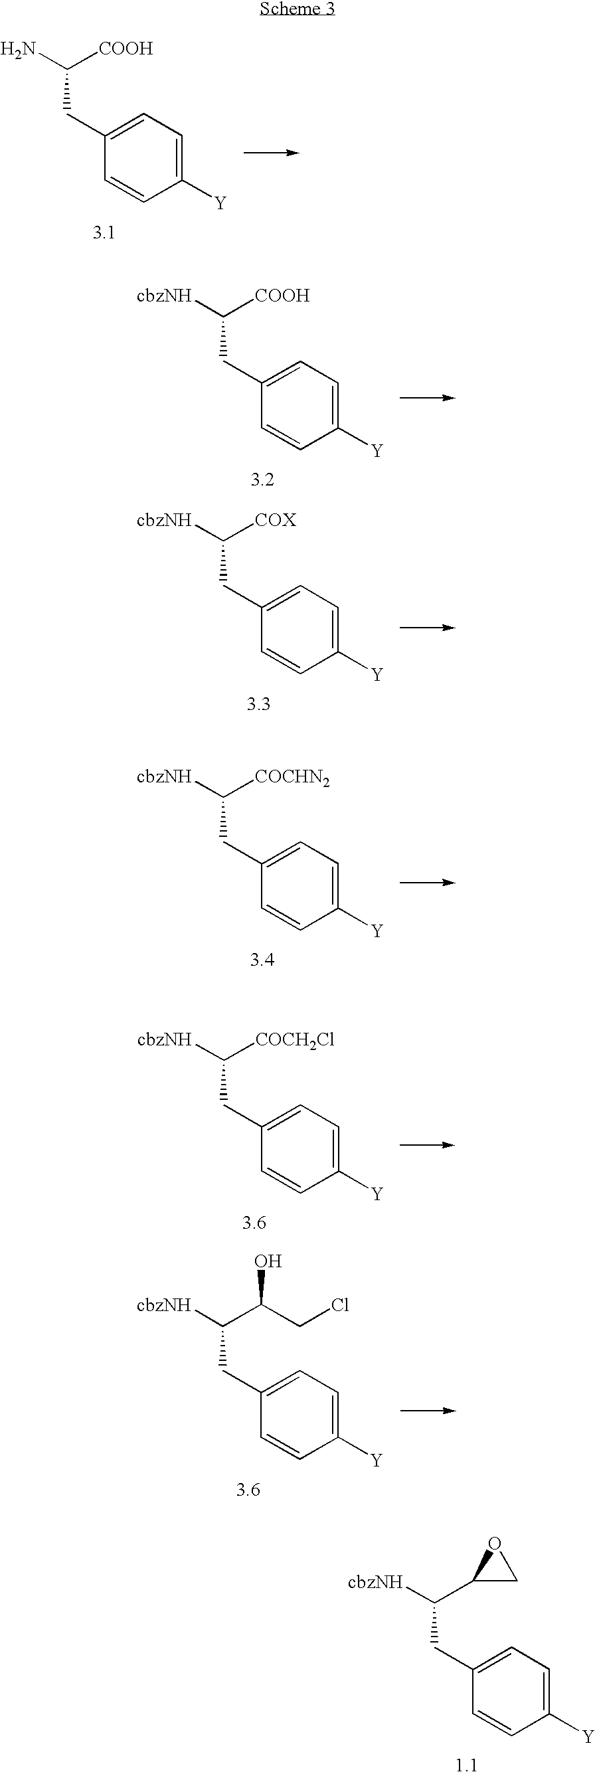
C(CC1=CC=C([Y])C=C1)(N)[COOH].C(CC1=CC=C([Y])C=C1)([cbzNH])[COOH].C(CC1=CC=C([Y])C=C1)([cbzNH])[COX].C(CC1=CC=C([Y])C=C1)([cbzNH])[COCHN2].C(CC1=CC=C([Y])C=C1)([cbzNH])[COCH2Cl].C(CC1=CC=C([Y])C=C1)([cbzNH])C(CCl)O.C(CC1=CC=C([Y])C=C1)([cbzNH])C1CO1
